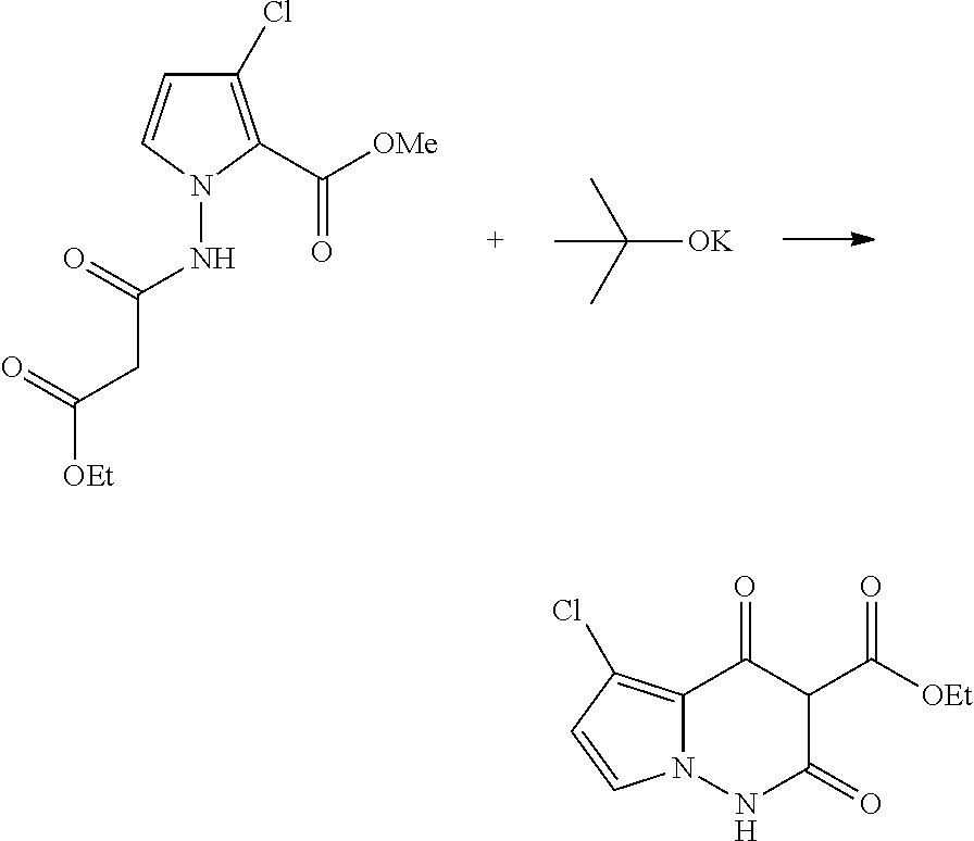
C1(Cl)=C(C([OMe])=O)N(NC(CC([OEt])=O)=O)C=C1.C([OK])(C)(C)C.C12=C(Cl)C=CN1NC(=O)C(C([OEt])=O)C2=O
